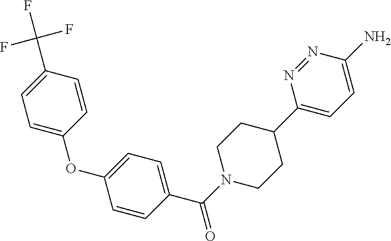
C1=C(OC2=CC=C(C(N3CCC(C4=CC=C(N)N=N4)CC3)=O)C=C2)C=CC(C(F)(F)F)=C1
